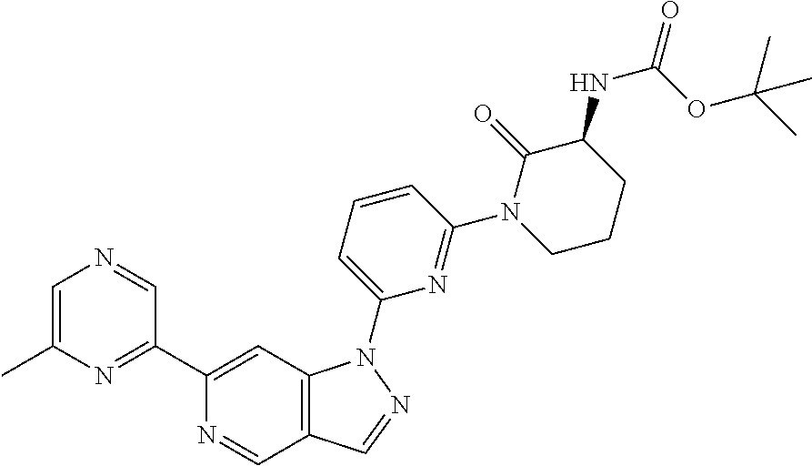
N1=CC2=C(C=C1C1=NC(C)=CN=C1)N(C1=CC=CC(N3CCCC(NC(=O)OC(C)(C)C)C3=O)=N1)N=C2
